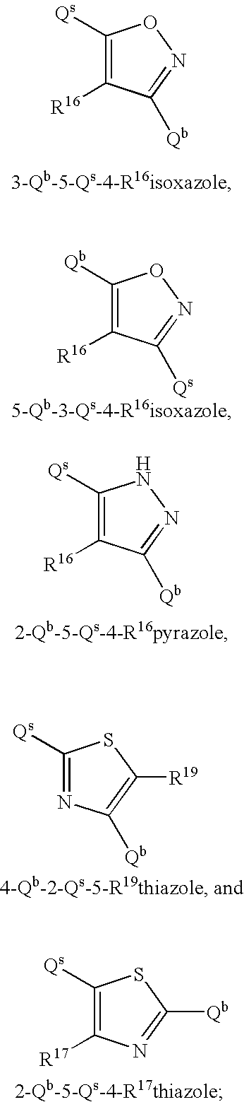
C1([Qs])=C([R16])C([Qb])=NO1.C1([Qb])=C([R16])C([Qs])=NO1.C1([Qs])=C([R16])C([Qb])=NN1.C1([Qs])=NC([Qb])=C([R19])S1.C1([Qs])=C([R17])N=C([Qb])S1
